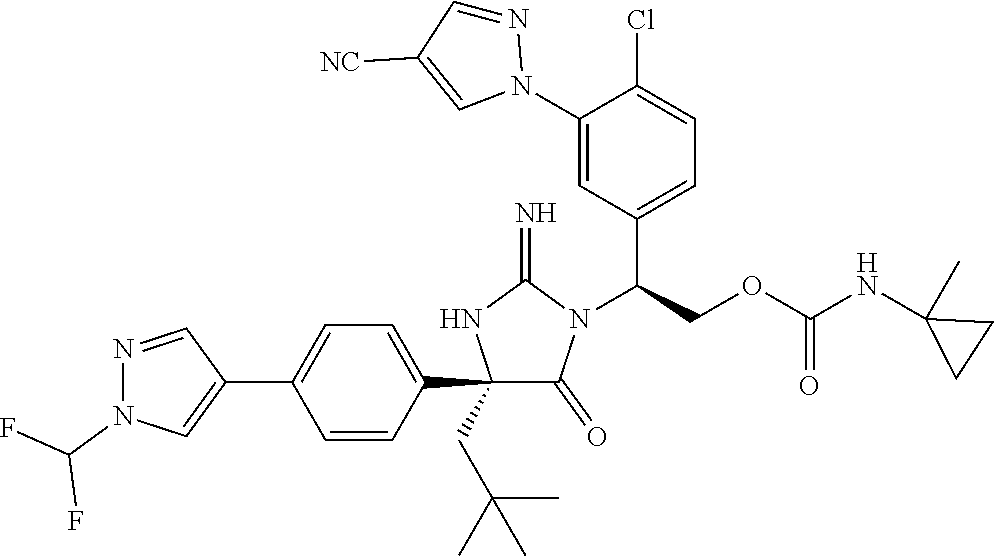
C1(C2=CC=C(C3=CN(C(F)F)N=C3)C=C2)(CC(C)(C)C)C(=O)N(C(COC(NC2(C)CC2)=O)C2=CC=C(Cl)C(N3N=CC([NC])=C3)=C2)C(=N)N1
